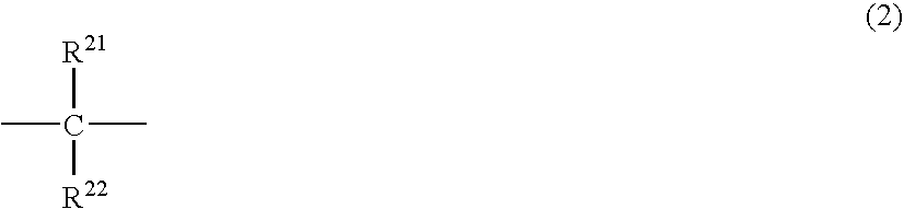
CC([R21])(C)[R22]
